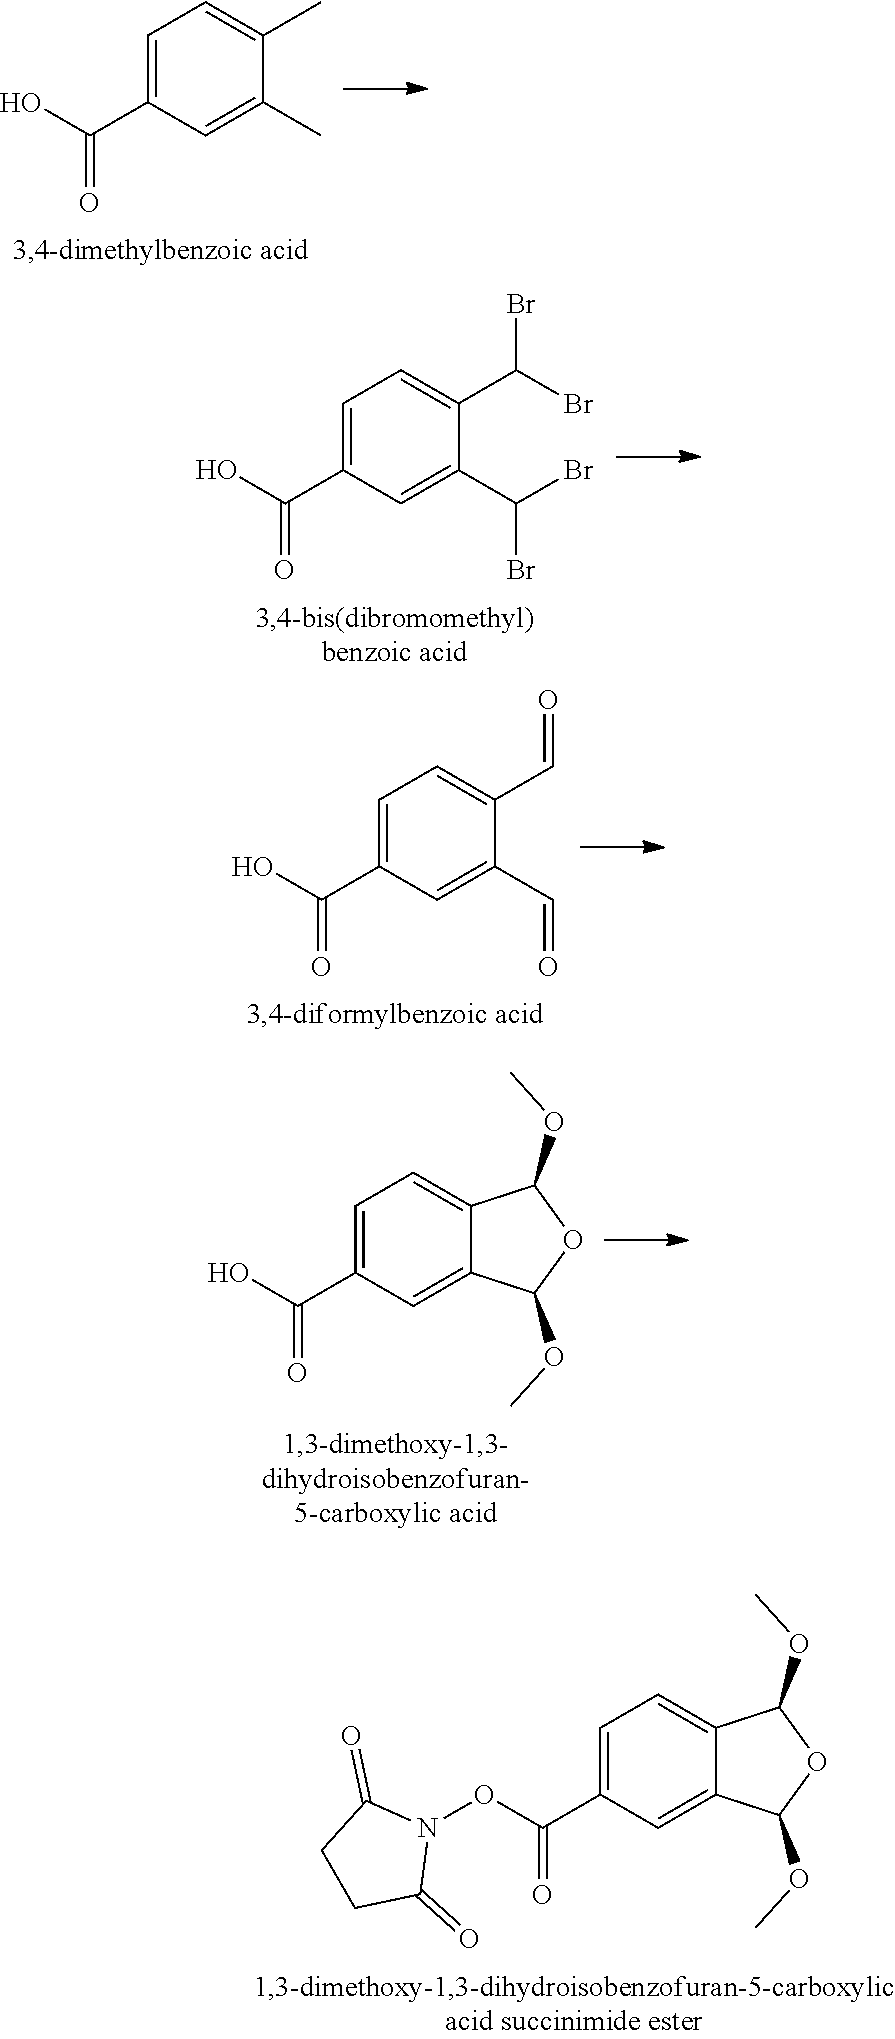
C1=C(C(O)=O)C=C(C)C(C)=C1.C1=C(C(O)=O)C=C(C(Br)Br)C(C(Br)Br)=C1.C1=C(C(O)=O)C=C(C=O)C(C=O)=C1.C1=C(C(O)=O)C=C2C(=C1)C(OC)OC2OC.C1=C(C(ON2C(=O)CCC2=O)=O)C=C2C(=C1)C(OC)OC2OC
